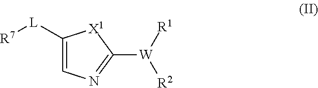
[R7][L]C1=CN=C([W]([R1])[R2])[X1]1
